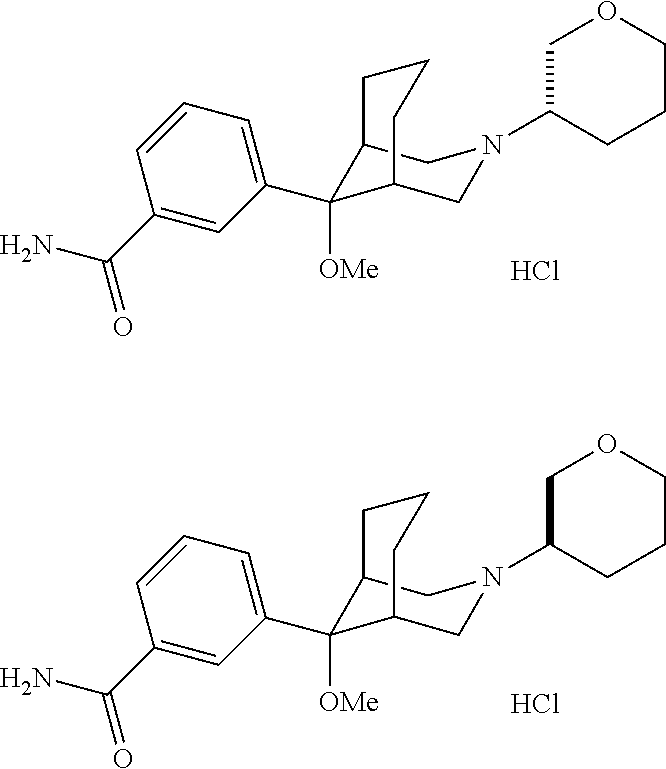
Cl.C12C([OMe])(C3=CC=CC(C(N)=O)=C3)C(CN(C3CCCOC3)C1)CCC2.Cl.C12C([OMe])(C3=CC=CC(C(N)=O)=C3)C(CN(C3CCCOC3)C1)CCC2
